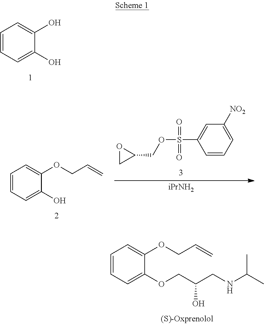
C1=CC=C(O)C(O)=C1.C1=CC=C([NO2])C=C1S(OCC1OC1)(=O)=O.[iPrNH2].C1=CC=C(O)C(OCC=C)=C1.C1=CC=C(OCC(CNC(C)C)O)C(OCC=C)=C1
